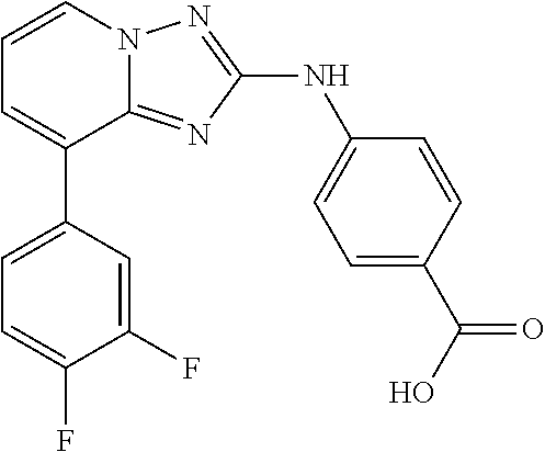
C1=C(C2=CC=CN3C2=NC(NC2=CC=C(C(O)=O)C=C2)=N3)C=C(F)C(F)=C1
